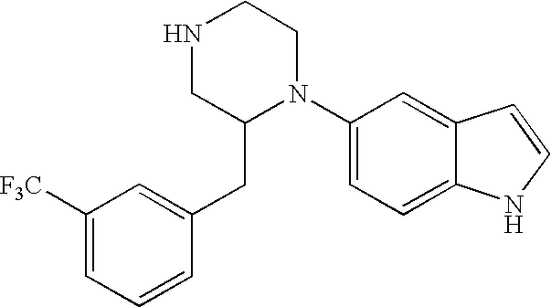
C1([F3C])=CC=CC(CC2N(C3=CC=C4C(=C3)C=CN4)CCNC2)=C1
